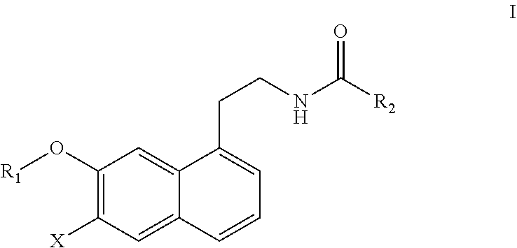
C1(O[R1])=C([X])C=C2C(=C1)C(CCNC([R2])=O)=CC=C2
